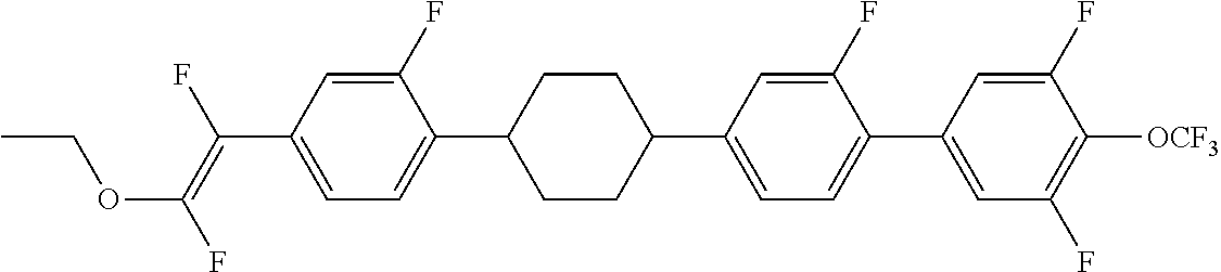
C(C1=CC=C(C2CCC(C3=CC=C(C4=CC(F)=C([OCF3])C(F)=C4)C(F)=C3)CC2)C(F)=C1)(=C(F)OCC)F
